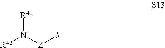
N([R41])([Z][#])[R42]
